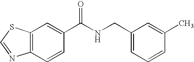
C12=C(C=C(C(NCC3=CC=CC(C)=C3)=O)C=C1)SC=N2
